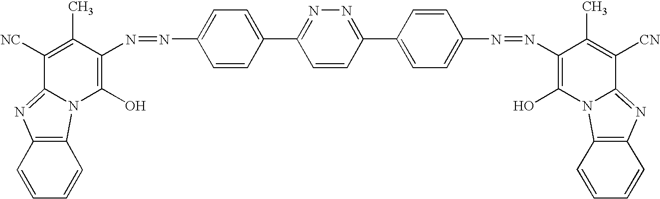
C1=C(N=NC2=C(O)N3C(=NC4=C3C=CC=C4)C([NC])=C2C)C=CC(C2=NN=C(C3=CC=C(N=NC4=C(O)N5C(=NC6=C5C=CC=C6)C([CN])=C4C)C=C3)C=C2)=C1
